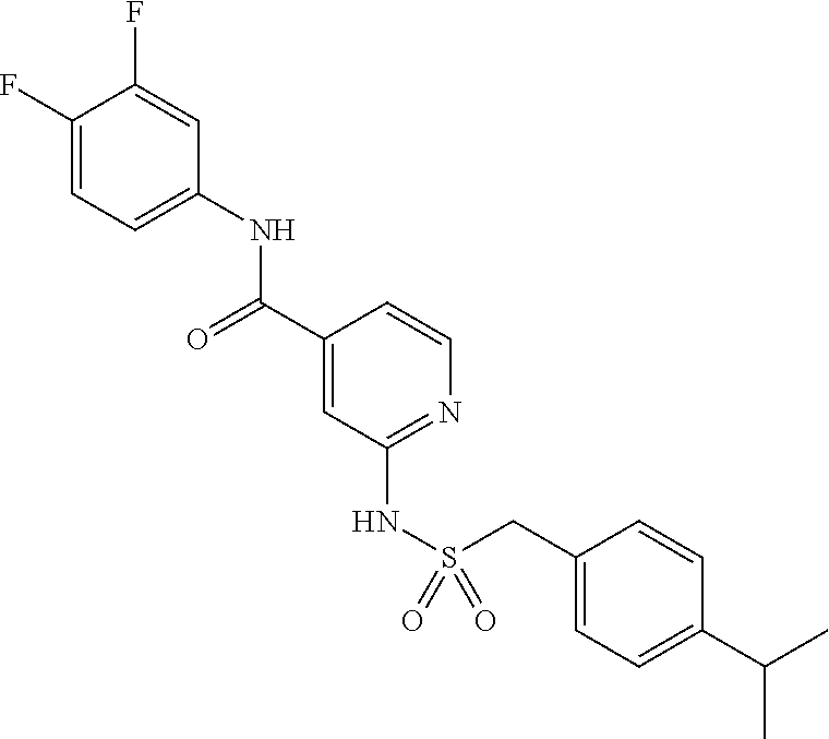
C1(F)=CC=C(NC(C2=CC(NS(=O)(=O)CC3=CC=C(C(C)C)C=C3)=NC=C2)=O)C=C1F
